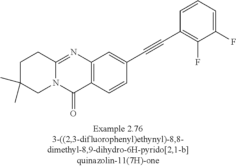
C1C(C)(C)CN2C(=NC3=C(C2=O)C=CC(C#CC2=C(F)C(F)=CC=C2)=C3)C1
